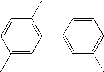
C1(C)=CC(C2=CC(C)=CC=C2)=C(C)C=C1
